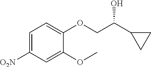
C1(C(COC2=CC=C([O2N])C=C2OC)O)CC1
